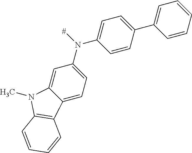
C1=CC(C2=CC=CC=C2)=CC=C1N([#])C1=CC=C2C(=C1)N(C)C1=C2C=CC=C1
